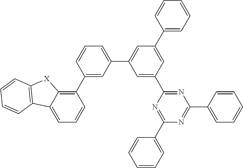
C1(C2=CC(C3=CC(C4=CC=CC=C4)=CC(C4=NC(C5=CC=CC=C5)=NC(C5=CC=CC=C5)=N4)=C3)=CC=C2)=C2C(=CC=C1)C1=C([X]2)C=CC=C1
